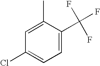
C1=C(C(F)(F)F)C(C)=CC(Cl)=C1
